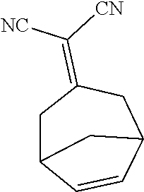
C1(=C([NC])[CN])CC2C=CC(C1)C2
